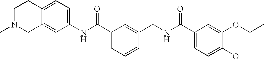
C1N(C)CC2=CC(NC(C3=CC=CC(CNC(C4=CC=C(OC)C(OCC)=C4)=O)=C3)=O)=CC=C2C1
